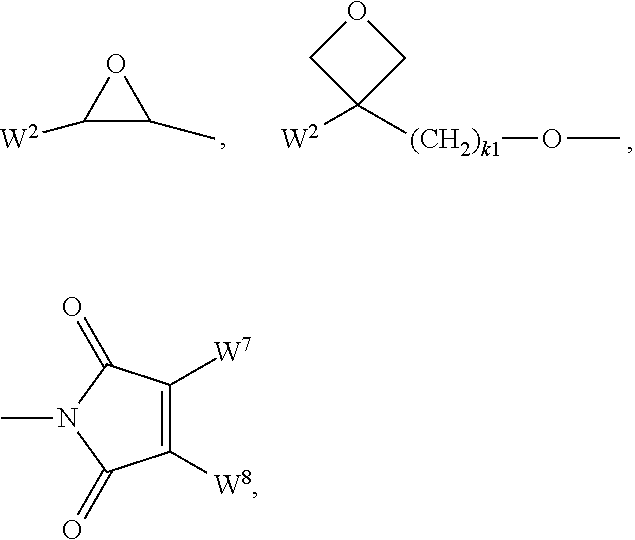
C1([W2])C(C)O1.C1OCC1([W2])[(CH2)k1]OC.C1([W8])=C([W7])C(=O)N(C)C1=O
